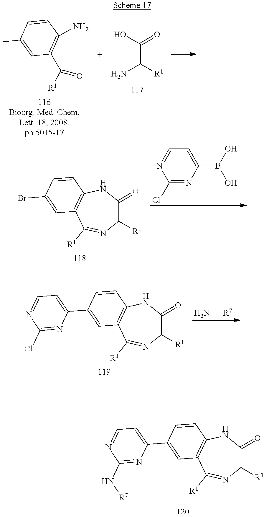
C1(C)=CC(C([R1])=O)=C(N)C=C1.C(C([R1])N)(O)=O.C1(Cl)=NC(B(O)O)=CC=N1.C1([R1])C(=O)NC2=C(C([R1])=N1)C=C(Br)C=C2.N[R7].C1([R1])C(=O)NC2=C(C([R1])=N1)C=C(C1=CC=NC(Cl)=N1)C=C2.C1([R1])C(=O)NC2=C(C([R1])=N1)C=C(C1=CC=NC(N[R7])=N1)C=C2
